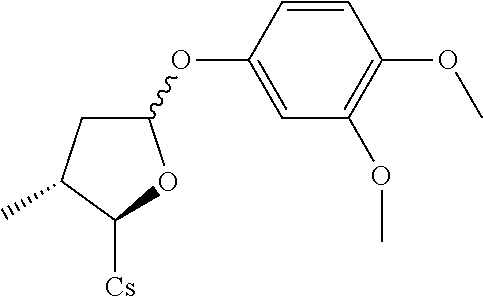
C1(OC2=CC(OC)=C(OC)C=C2)CC(C)C([Cs])O1
